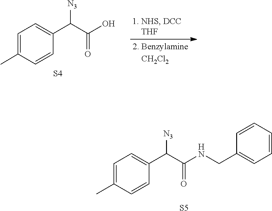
CC1=CC=C(C(C(NCC2=CC=CC=C2)=O)[N3])C=C1.[S5].CC1=CC=C(C(C(O)=O)[N3])C=C1.[S4]
